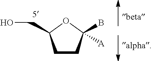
C1CC(B)([A])OC1CO
